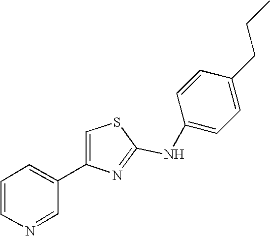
N(C1=NC(C2=CC=CN=C2)=CS1)C1=CC=C(CCC)C=C1
